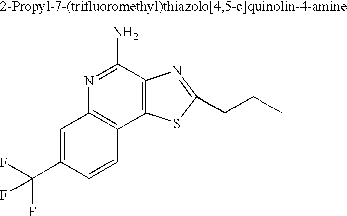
C1=C(C(F)(F)F)C=CC2=C1N=C(N)C1=C2SC(CCC)=N1
